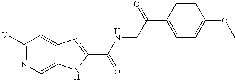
C1(Cl)=NC=C2C(=C1)C=C(C(NCC(C1=CC=C(OC)C=C1)=O)=O)N2
